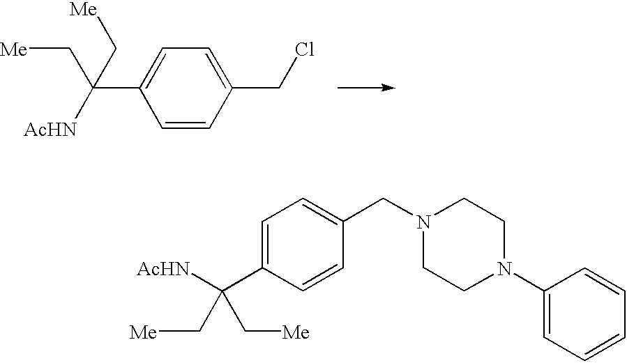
C1=C(C([AcHN])(C[Me])C[Me])C=CC(CN2CCN(C3=CC=CC=C3)CC2)=C1.C1=C(C(C[Me])([AcHN])C[Me])C=CC(CCl)=C1
